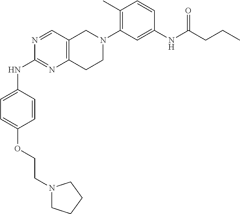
C(COC1=CC=C(NC2=NC3=C(C=N2)CN(C2=C(C)C=CC(NC(CCC)=O)=C2)CC3)C=C1)N1CCCC1
